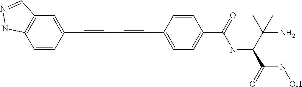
C1(C#CC#CC2=CC=C(C(=O)NC(C(N)(C)C)C(=O)NO)C=C2)=CC2=C(C=C1)NN=C2
